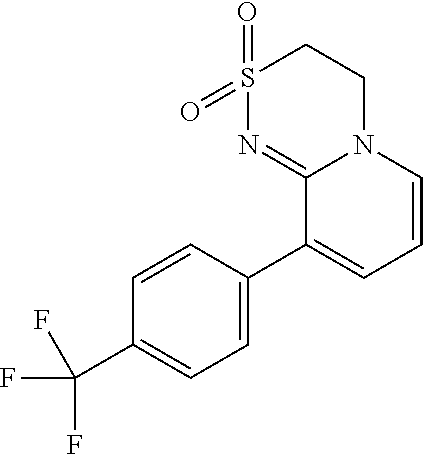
C1=C(C2=CC=CN3C2=NS(=O)(=O)CC3)C=CC(C(F)(F)F)=C1
